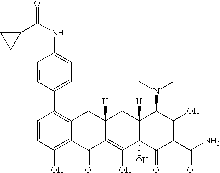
C1=CC(O)=C2C(=C1C1=CC=C(NC(C3CC3)=O)C=C1)CC1([H])C(=C(O)C3(O)C([H])(C1)C(N(C)C)C(O)=C(C(N)=O)C3=O)C2=O
